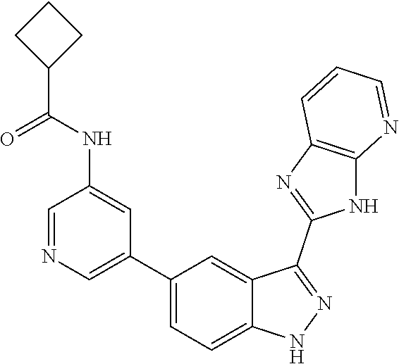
C1=NC=C(C2=CC=C3C(=C2)C(C2=NC4=C(N2)N=CC=C4)=NN3)C=C1NC(=O)C1CCC1
